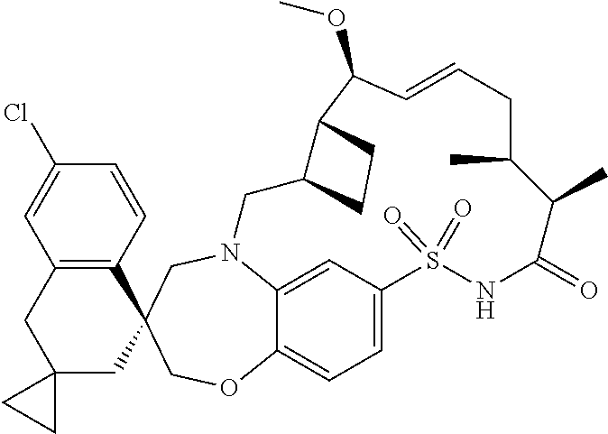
N12C3=CC(=CC=C3OCC3(C4=C(C=C(Cl)C=C4)CC4(C3)CC4)C1)S(=O)(=O)NC(=O)C(C)C(C)CC=CC(OC)C1C(C2)CC1
